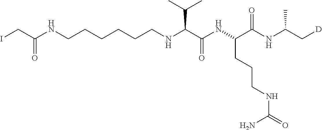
N(CCCCCCNC(C(NC(C(NC(C[D])C)=O)CCCNC(N)=O)=O)C(C)C)C(CI)=O
